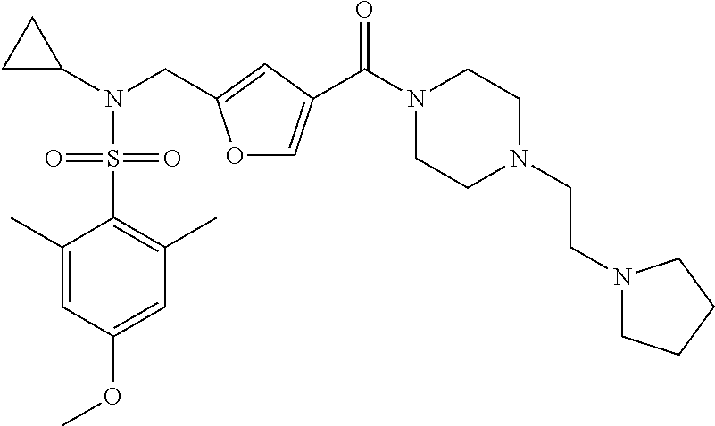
O1C=C(C(N2CCN(CCN3CCCC3)CC2)=O)C=C1CN(C1CC1)S(=O)(=O)C1=C(C)C=C(OC)C=C1C
